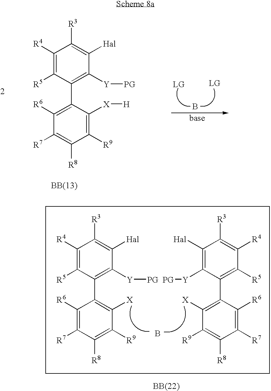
C1([R4])=C([R5])C(C2=C([R6])C([R7])=C([R8])C([R9])=C2[X][H])=C([Y][PG])C([Hal])=C1[R3].B.C1([R4])=C([R5])C(C2=C([X])C([R9])=C([R8])C([R7])=C2[R6])=C([Y][PG])C([Hal])=C1[R3].C1([R4])=C([R3])C([Hal])=C([Y][PG])C(C2=C([X])C([R9])=C([R8])C([R7])=C2[R6])=C1[R5].B
